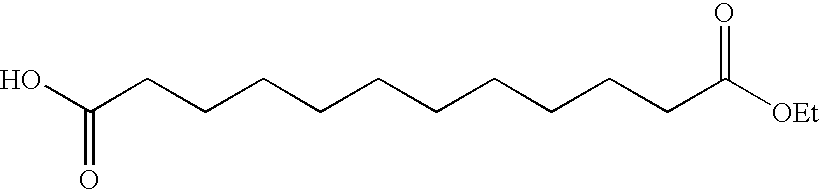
C(CCCCCCCCCCC([OEt])=O)(O)=O
